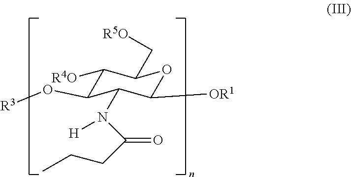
C1([R4O])C(O[R3])C(N(C(=O)CCC)[H])C([OR1])OC1C[R5O]
